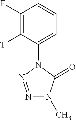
N1=NN(C2=CC=CC(F)=C2[T])C(=O)N1C
